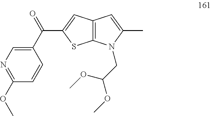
N1=C(OC)C=CC(C(=O)C2=CC3=C(S2)N(CC(OC)OC)C(C)=C3)=C1
